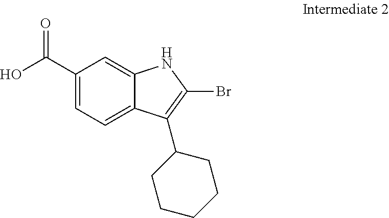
C1(C(=O)O)=CC=C2C(=C1)NC(Br)=C2C1CCCCC1
